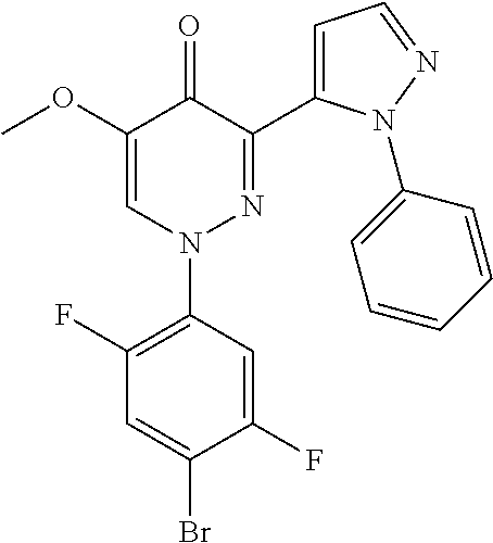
COC1=CN(C2=C(F)C=C(Br)C(F)=C2)N=C(C2=CC=NN2C2=CC=CC=C2)C1=O
